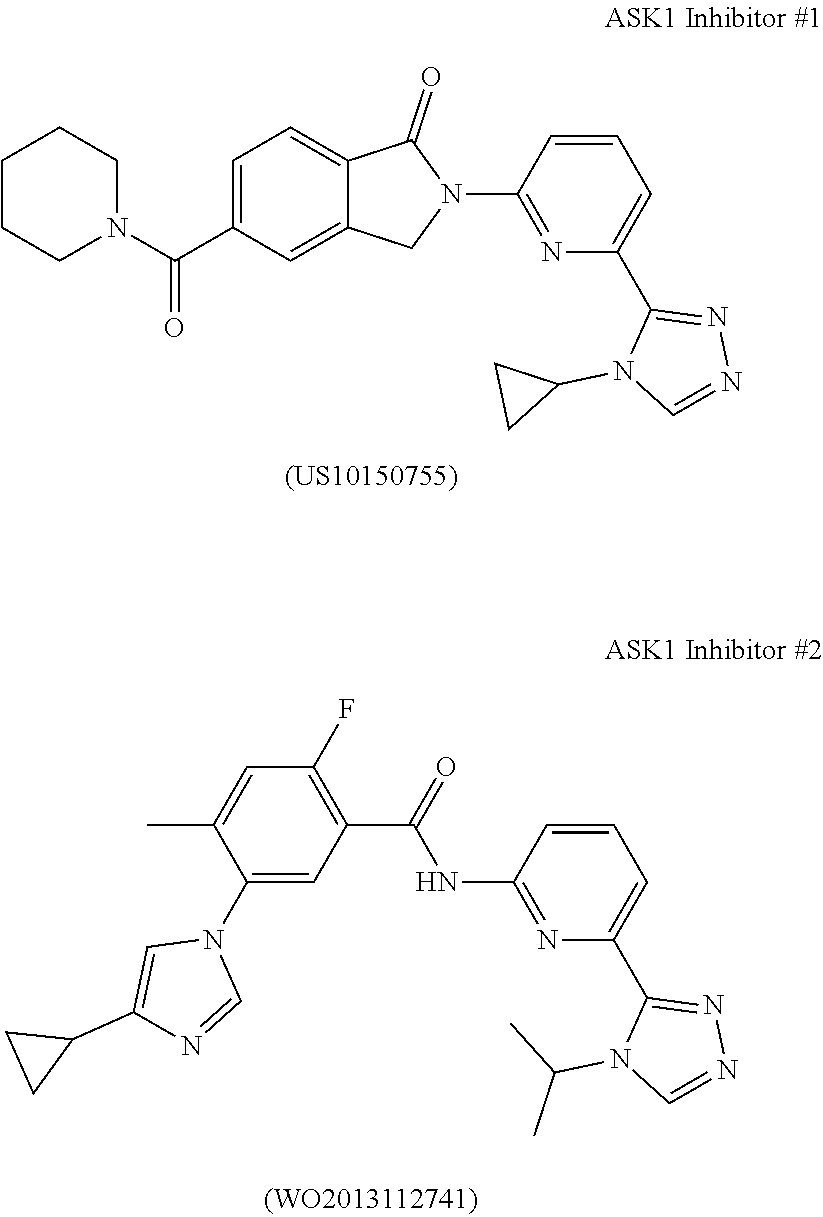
C1=C(C(N2CCCCC2)=O)C=C2C(=C1)C(=O)N(C1=NC(C3=NN=CN3C3CC3)=CC=C1)C2.N(C1=NC(C2=NN=CN2C(C)C)=CC=C1)C(C1=C(F)C=C(C)C(N2C=C(C3CC3)N=C2)=C1)=O
